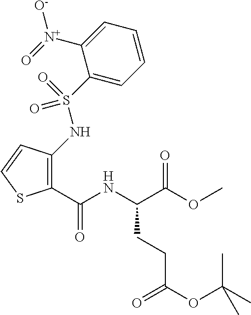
C1(C(NC(C(OC)=O)CCC(OC(C)(C)C)=O)=O)=C(NS(C2=CC=CC=C2[N+](=O)[O-])(=O)=O)C=CS1
